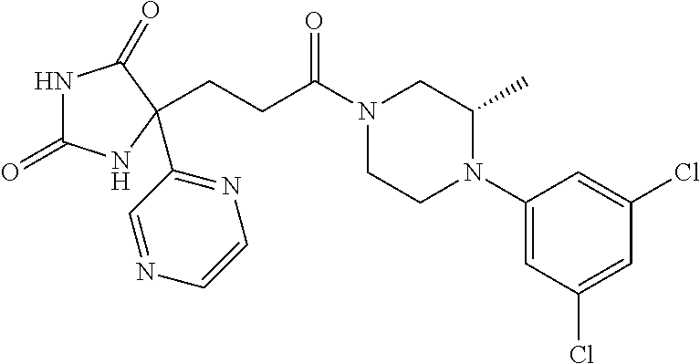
N1C(=O)NC(C2=NC=CN=C2)(CCC(N2CCN(C3=CC(Cl)=CC(Cl)=C3)C(C)C2)=O)C1=O
